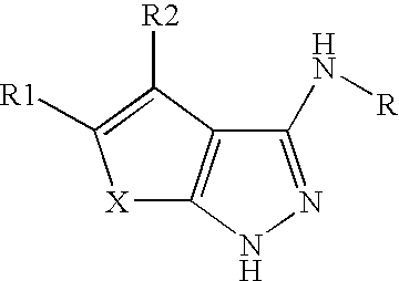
[X]1C2=C(C([R2])=C1[R1])C(N[R])=NN2
